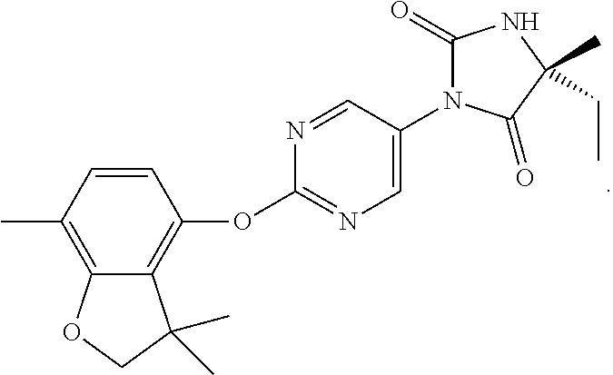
C1(C)=C2C(=C(OC3=NC=C(N4C(=O)NC(C)(CC)C4=O)C=N3)C=C1)C(C)(C)CO2
